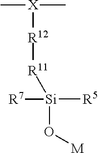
[R11]([Si](O[M])([R5])[R7])[R12][X](C)C
